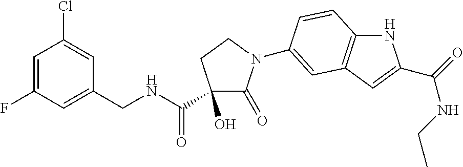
C1(C(=O)NCC2=CC(F)=CC(Cl)=C2)(O)C(=O)N(C2=CC3=C(NC(C(NCC)=O)=C3)C=C2)CC1
